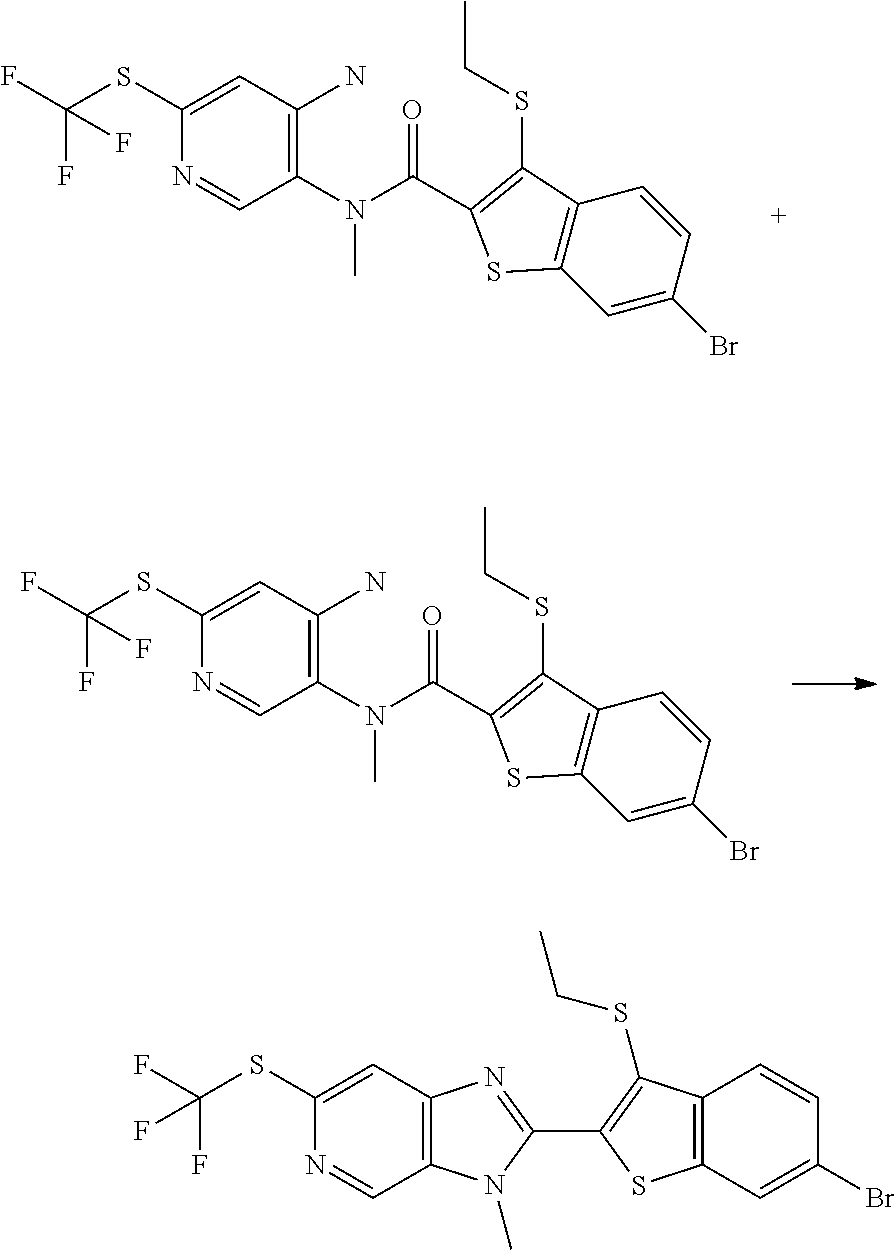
C1(N(C)C(C2=C(SCC)C3=C(C=C(Br)C=C3)S2)=O)=C(N)C=C(SC(F)(F)F)N=C1.C1(N(C)C(C2=C(SCC)C3=C(C=C(Br)C=C3)S2)=O)=C(N)C=C(SC(F)(F)F)N=C1.S(C(F)(F)F)C1=CC2=C(C=N1)N(C)C(C1=C(SCC)C3=C(C=C(Br)C=C3)S1)=N2
